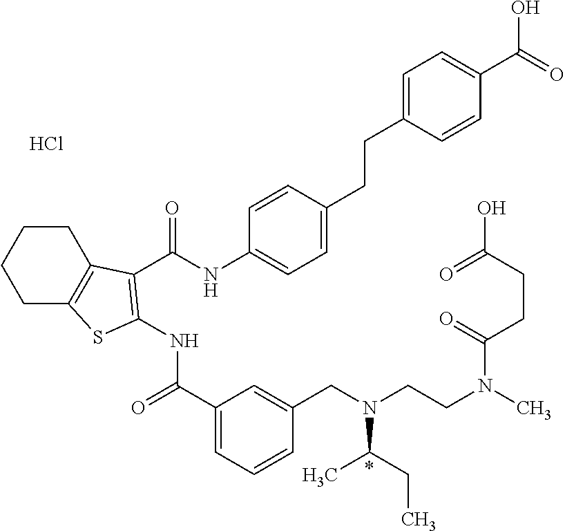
C1(C(=O)NC2=C(C(NC3=CC=C(CCC4=CC=C(C(=O)O)C=C4)C=C3)=O)C3=C(CCCC3)S2)=CC=CC(CN(CCN(C(CCC(O)=O)=O)C)C(CC)C)=C1.Cl.*
